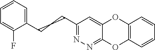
C1(CCCC2=CC=CC=C2F)=NN=C2C(=C1)OC1=C(O2)C=CC=C1
